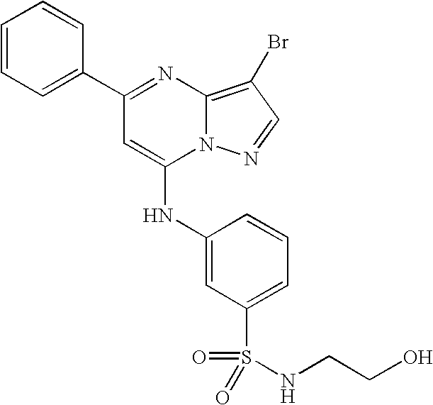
C1=C(C2=NC3=C(Br)C=NN3C(NC3=CC(S(=O)(NCCO)=O)=CC=C3)=C2)C=CC=C1
